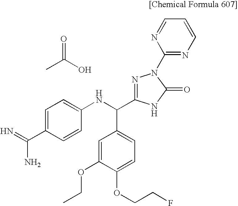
CC(=O)O.C1=C(OCC)C(OCCF)=CC=C1C(NC1=CC=C(C(=N)N)C=C1)C1=NN(C2=NC=CC=N2)C(=O)N1
